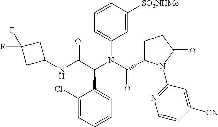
C1(NC(C(N(C(=O)C2CCC(=O)N2C2=NC=CC([CN])=C2)C2=CC=CC([SO2NHMe])=C2)C2=CC=CC=C2Cl)=O)CC(F)(F)C1
